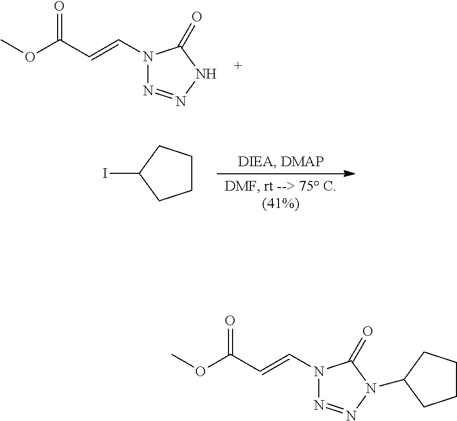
O(C(C=CN1N=NNC1=O)=O)C.C1CCC(I)C1.O(C(C=CN1N=NN(C2CCCC2)C1=O)=O)C
